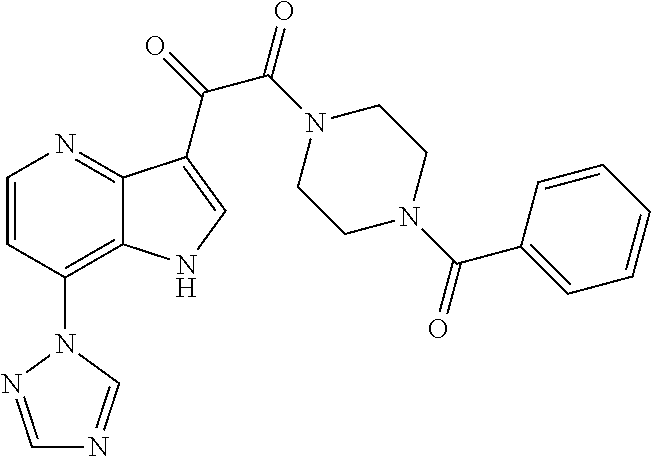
C1=CC(N2N=CN=C2)=C2C(=N1)C(C(=O)C(N1CCN(C(C3=CC=CC=C3)=O)CC1)=O)=CN2
